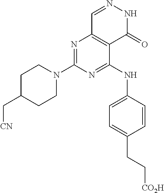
N1=C(N2CCC(C[CN])CC2)N=C(NC2=CC=C(CC[CO2H])C=C2)C2=C1C=NNC2=O
